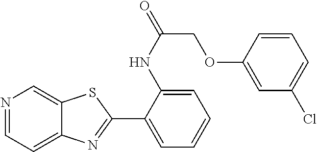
N1=CC=C2C(=C1)SC(C1=CC=CC=C1NC(=O)COC1=CC(Cl)=CC=C1)=N2
